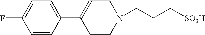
C1=CC(C2=CCN(CCC[SO3H])CC2)=CC=C1F
